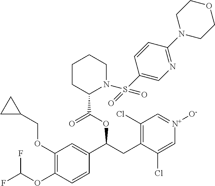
C1(OCC2CC2)=C(OC(F)F)C=CC(C(CC2=C(Cl)C=[N+]([O-])C=C2Cl)OC(=O)C2N(S(C3=CN=C(N4CCOCC4)C=C3)(=O)=O)CCCC2)=C1
